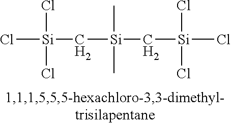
Cl[Si](Cl)(Cl)C[Si](C)(C)C[Si](Cl)(Cl)Cl
